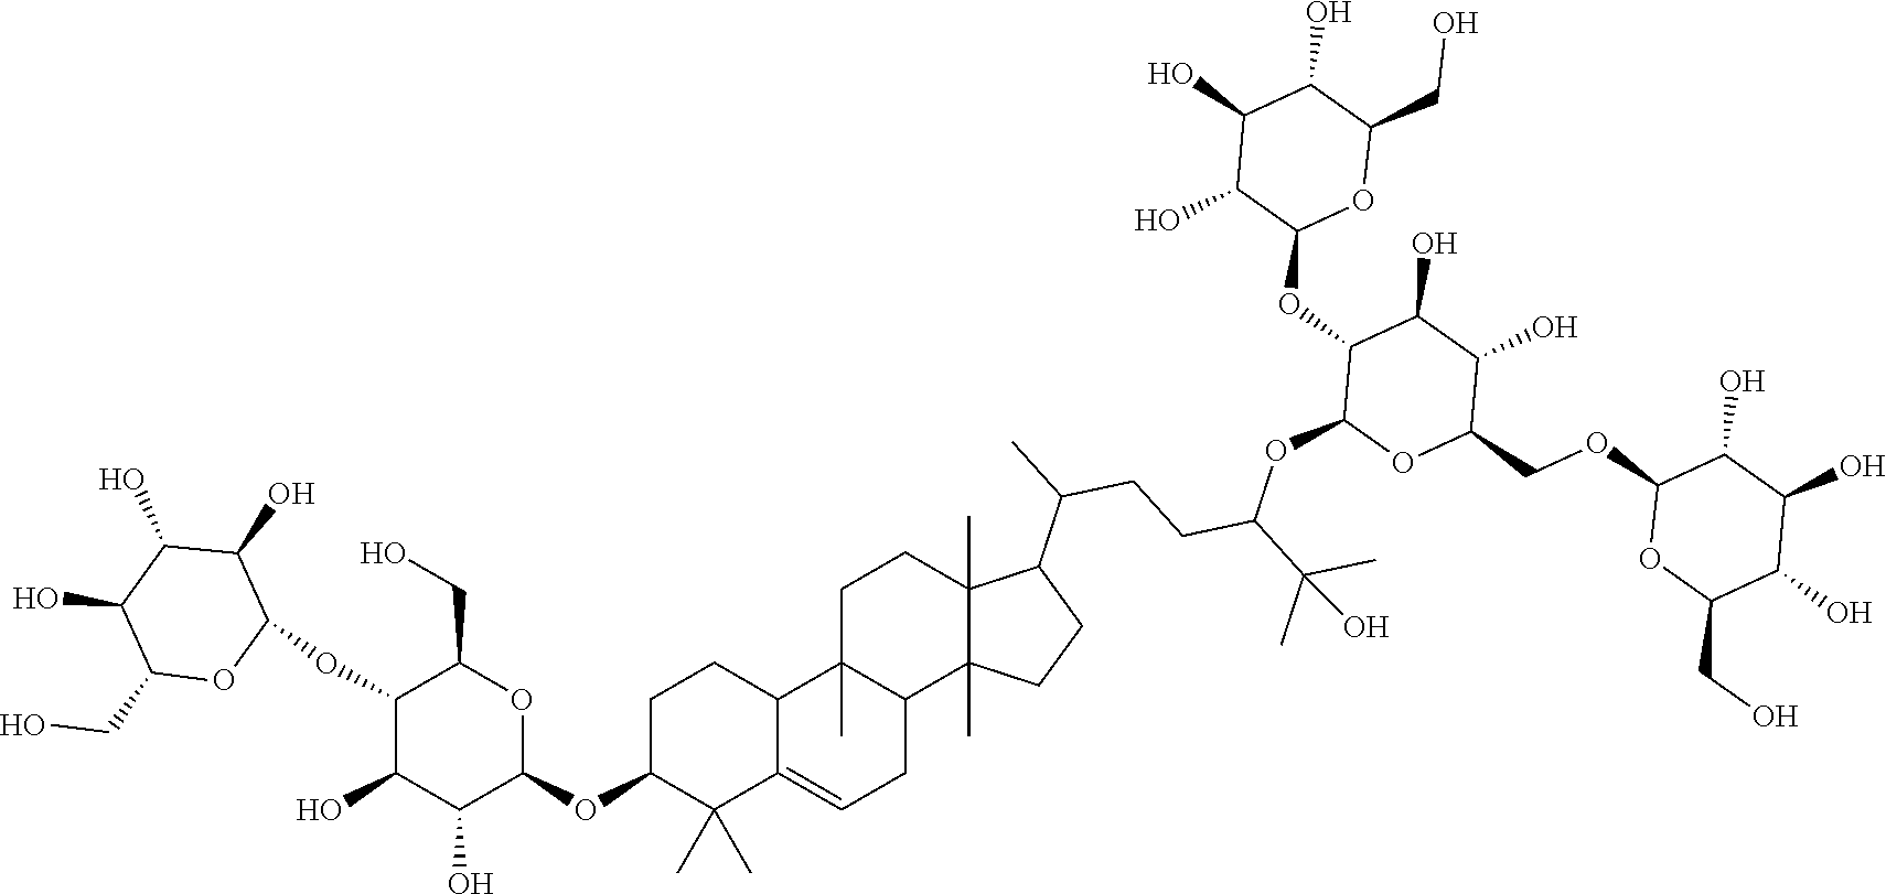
C(C1C(OC2C(O)C(O)C(O)C(CO)O2)C(O)C(O)C(OC2C(C)(C)C3=CCC4C(C)(C3CC2)CCC2(C)C4(C)CCC2C(C)CCC(C(C)(C)O)OC2C(OC3OC(CO)C(O)C(O)C3O)C(O)C(O)C(COC3OC(CO)C(O)C(O)C3O)O2)O1)O
